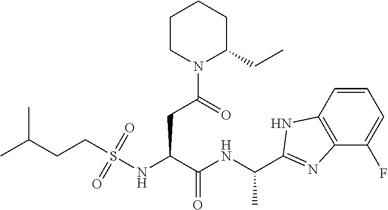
C(CC(NS(CCC(C)C)(=O)=O)C(NC(C)C1=NC2=C(C=CC=C2F)N1)=O)(=O)N1CCCCC1CC
